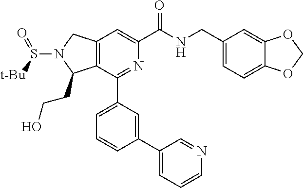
C12=C(C(C3=CC=CC(C4=CC=CN=C4)=C3)=NC(C(NCC3=CC=C4C(=C3)OCO4)=O)=C1)C(CCO)N(S([t-Bu])=O)C2
